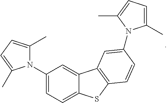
N1(C2=CC=C3C(=C2)C2=C(S3)C=CC(N3C(C)=CC=C3C)=C2)C(C)=CC=C1C
